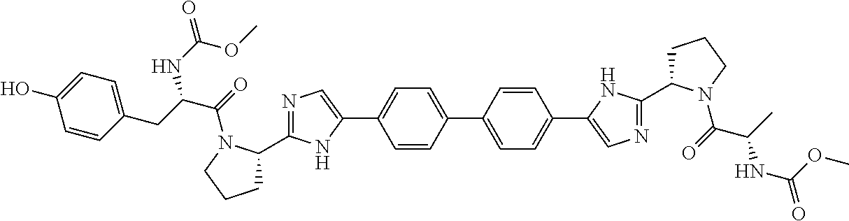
C1=CC(C2=CC=C(C3=CN=C(C4CCCN4C(=O)C(C)NC(OC)=O)N3)C=C2)=CC=C1C1=CN=C(C2CCCN2C(C(CC2=CC=C(O)C=C2)NC(=O)OC)=O)N1
